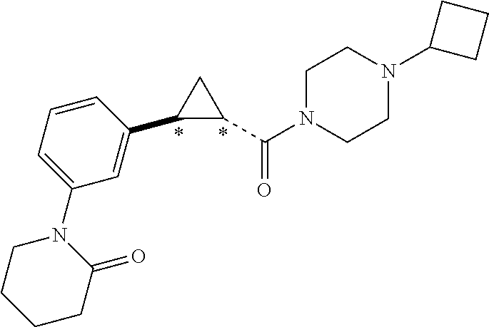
C1C(C(N2CCN(C3CCC3)CC2)=O)C1C1=CC(N2CCCCC2=O)=CC=C1
